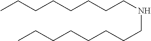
N(CCCCCCCC)CCCCCCCC
